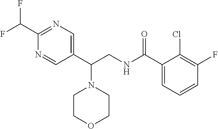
N1=CC(C(CNC(C2=CC=CC(F)=C2Cl)=O)N2CCOCC2)=CN=C1C(F)F
